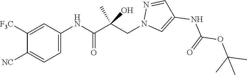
C1=C([F3C])C([NC])=CC=C1NC(C(CN1C=C(NC(OC(C)(C)C)=O)C=N1)(C)O)=O
